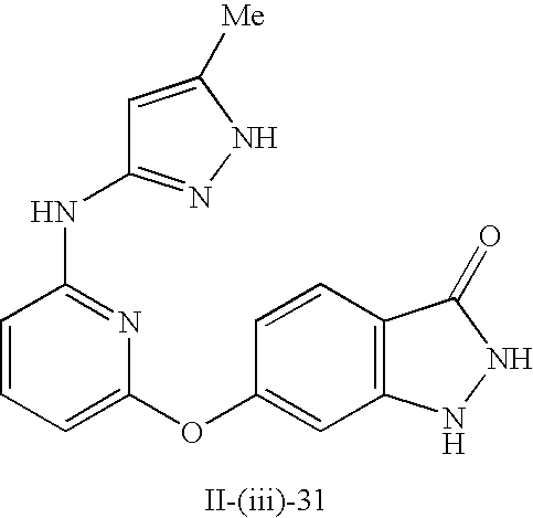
C1=CC=C(OC2=CC3=C(C=C2)C(=O)NN3)N=C1NC1=NNC([Me])=C1
